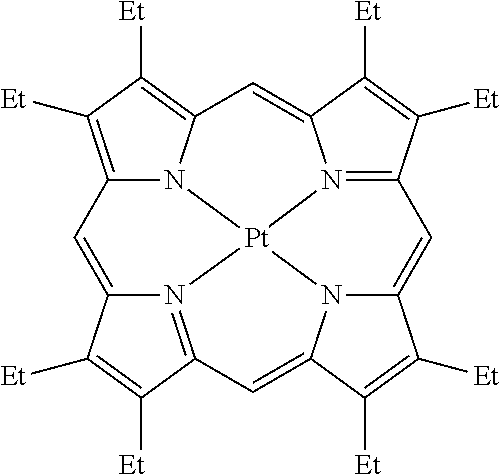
C12=C([Et])C([Et])=C3N1[Pt]14N5=C(C([Et])=C([Et])C5=C2)C=C2N1C(=CC1=N4C(=C3)C([Et])=C1[Et])C([Et])=C2[Et]
